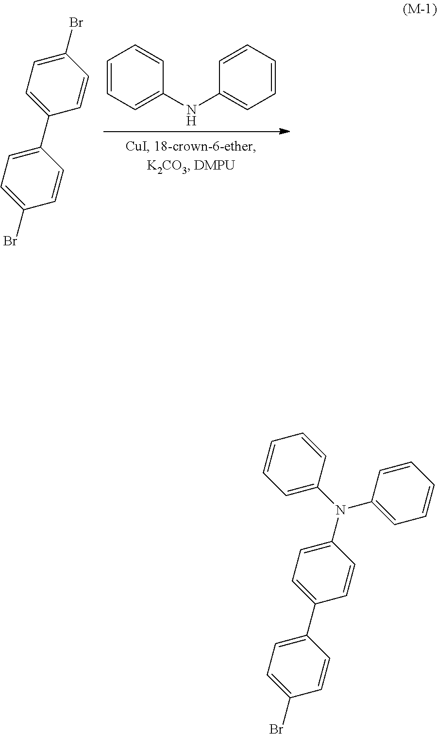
C1=CC=CC(NC2=CC=CC=C2)=C1.C1(Br)=CC=C(C2=CC=C(Br)C=C2)C=C1.C1=C(N(C2=CC=C(C3=CC=C(Br)C=C3)C=C2)C2=CC=CC=C2)C=CC=C1
